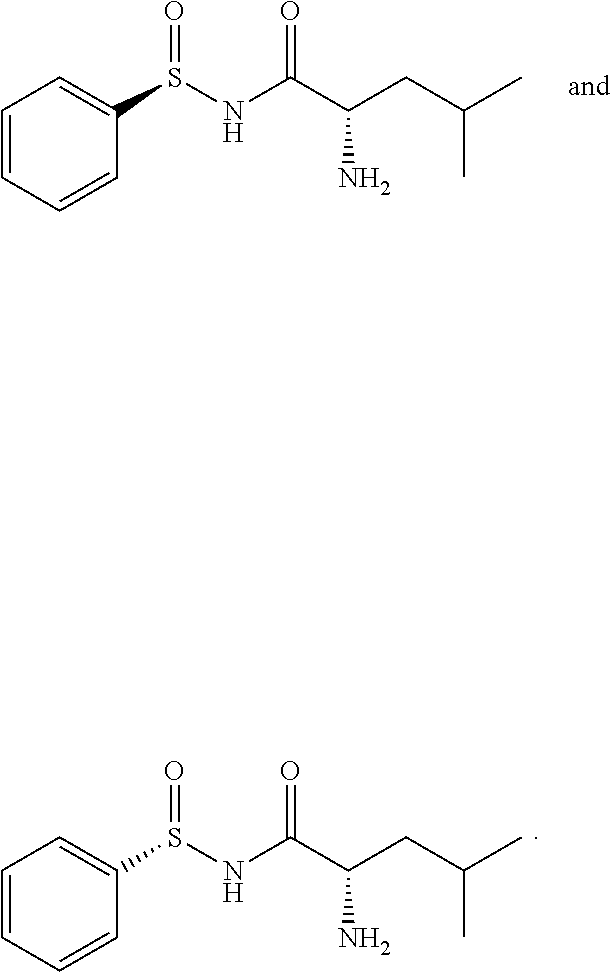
C1(S(NC(C(N)CC(C)C)=O)=O)=CC=CC=C1.C1(S(NC(C(N)CC(C)C)=O)=O)=CC=CC=C1
